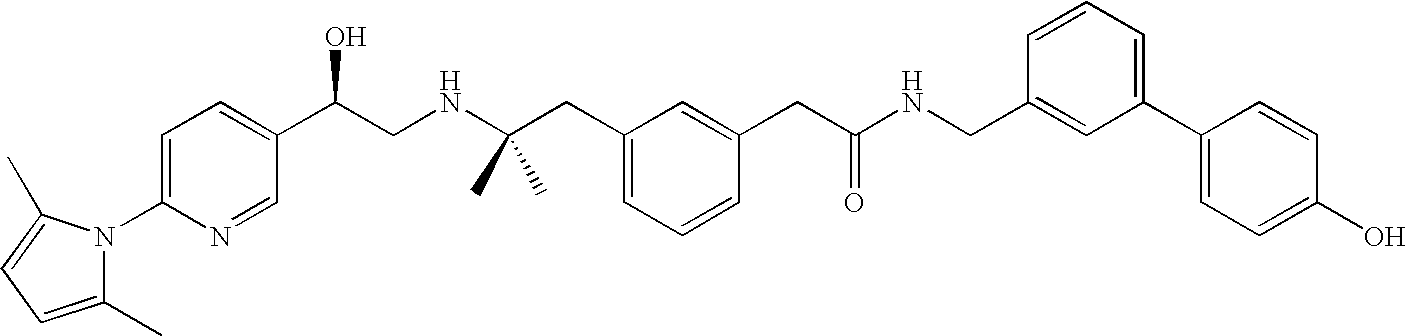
C1(C)=CC=C(C)N1C1=CC=C(C(CNC(CC2=CC=CC(CC(NCC3=CC(C4=CC=C(O)C=C4)=CC=C3)=O)=C2)(C)C)O)C=N1
